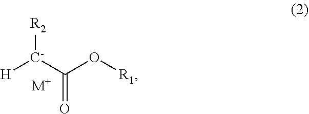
[C-](C(O[R1])=O)([H])[R2].[M+]
